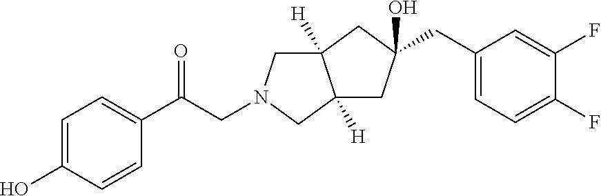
C12([H])CN(CC(C3=CC=C(O)C=C3)=O)CC1([H])CC(O)(CC1=CC=C(F)C(F)=C1)C2
